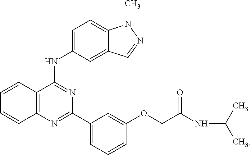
C1=CC2=C(C=C1)N=C(C1=CC=CC(OCC(NC(C)C)=O)=C1)N=C2NC1=CC=C2C(=C1)C=NN2C
